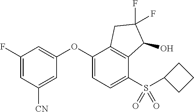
C1(F)=CC([CN])=CC(OC2=CC=C(S(C3CCC3)(=O)=O)C3=C2CC(F)(F)C3O)=C1
